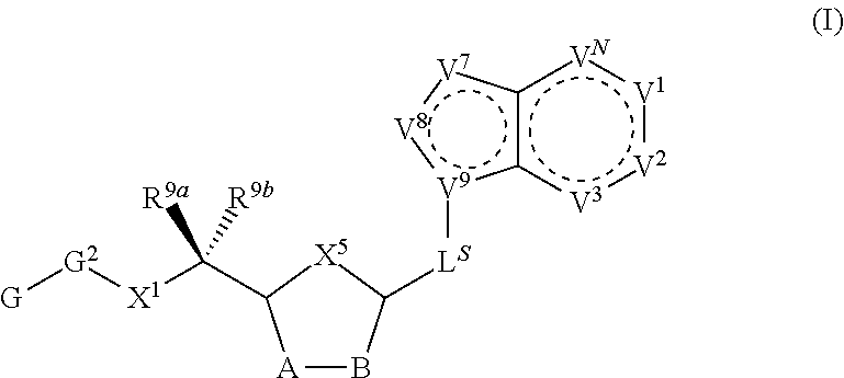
c12c([V3]:[V2]:[V1]:[VN]1)[V9]([LS]C1B[A]C(C([X1][G2][G])([R9a])[R9b])[X5]1):[V8]:[V7]2
